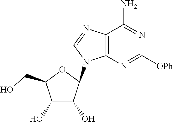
C1(N)=NC([OPh])=NC2=C1N=CN2C1C(O)C(O)C(CO)O1
